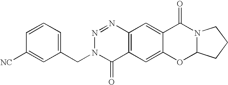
C12=C(C=C3C(=C1)C(=O)N1C(O3)CCC1)C(=O)N(CC1=CC=CC([NC])=C1)N=N2
